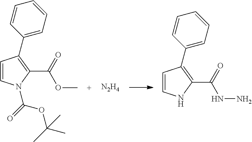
C1=CN(C(=O)OC(C)(C)C)C(C(OC)=O)=C1C1=CC=CC=C1.[N2H4].C1=CNC(C(NN)=O)=C1C1=CC=CC=C1
